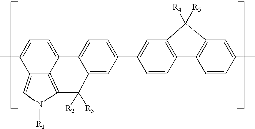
C12=CC(C3=CC4=C(C=C3)C3=C(C=C(C)C=C3)C4([R5])[R4])=CC=C1C1=CC=C(C)C3=CN([R1])C(=C13)C2([R2])[R3]
